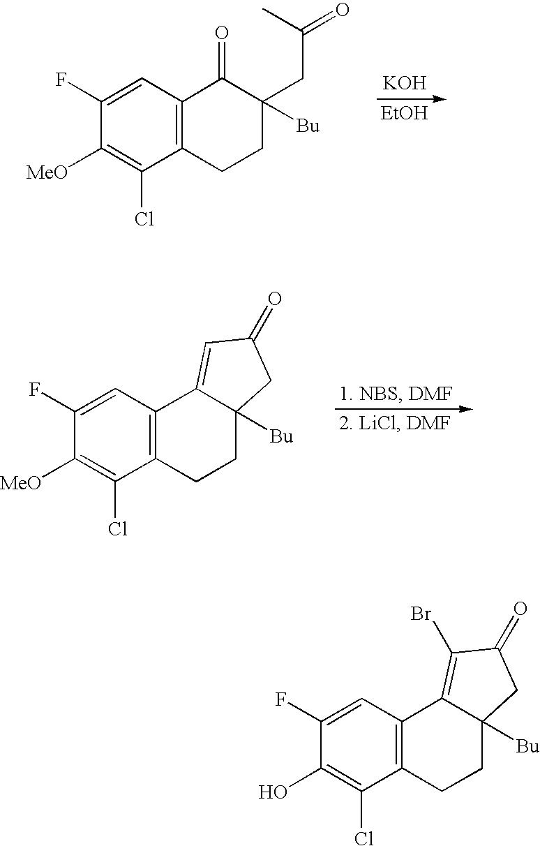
C1(F)=CC2=C(C(Cl)=C1[MeO])CCC(CC(=O)C)([Bu])C2=O.[KOH].[EtOH].C1(F)=CC2=C(C(Cl)=C1[MeO])CCC1([Bu])C2=CC(=O)C1.C1(F)=CC2=C(C(Cl)=C1O)CCC1([Bu])C2=C(Br)C(=O)C1
